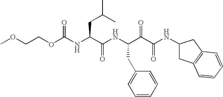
COCCOC(NC(C(NC(C(C(NC1CC2=C(C1)C=CC=C2)=O)=O)CC1=CC=CC=C1)=O)CC(C)C)=O
